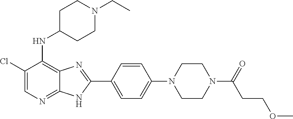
C1(Cl)=CN=C2C(=C1NC1CCN(CC)CC1)N=C(C1=CC=C(N3CCN(C(CCOC)=O)CC3)C=C1)N2
